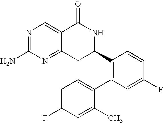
C12=NC(N)=NC=C1C(=O)NC(C1=C(C3=CC=C(F)C=C3C)C=C(F)C=C1)C2
